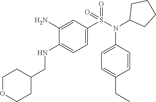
C1(N)=CC(S(N(C2CCCC2)C2=CC=C(CC)C=C2)(=O)=O)=CC=C1NCC1CCOCC1
